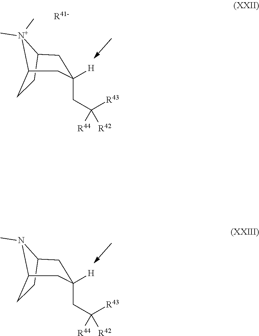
C12CCC([N+]1(C)C)CC([H])(CC([R43])([R44])[R42])C2.[R41-].C12CCC(N1C)CC([H])(CC([R43])([R44])[R42])C2
